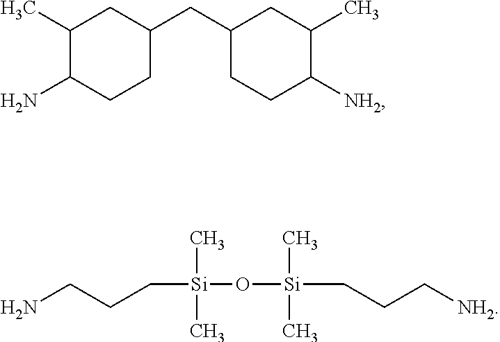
C1(C)C(N)CCC(CC2CCC([NH2])C(C)C2)C1.NCCC[Si](C)(C)O[Si](C)(C)CCC[NH2]
